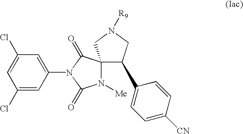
C1=C(Cl)C=C(N2C(=O)C3(N([Me])C2=O)C(C2=CC=C([CN])C=C2)CN([R9])C3)C=C1Cl
